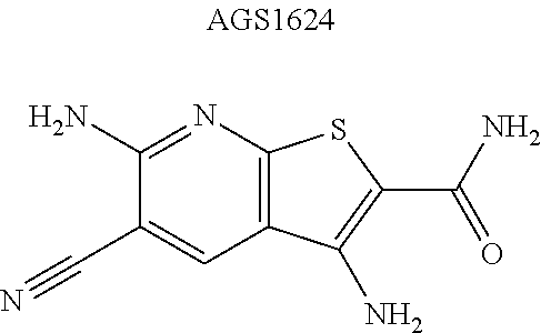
C(C1=CC2=C(N=C1N)SC(C(N)=O)=C2N)#N
